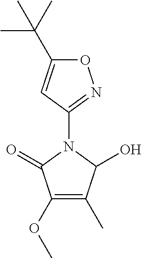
O1C(C(C)(C)C)=CC(N2C(=O)C(OC)=C(C)C2O)=N1
